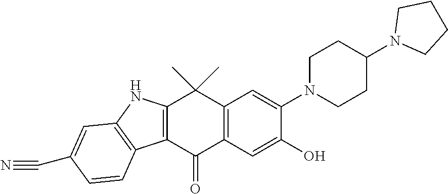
C12=C(C(=O)C3=C(C1(C)C)C=C(N1CCC(N4CCCC4)CC1)C(O)=C3)C1=C(N2)C=C(C#N)C=C1
